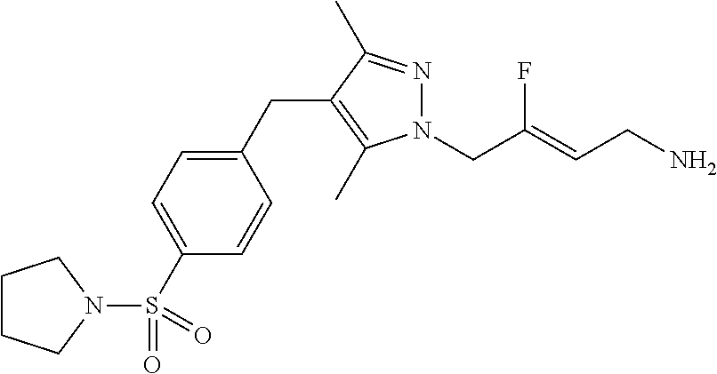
N1=C(C)C(CC2=CC=C(S(=O)(N3CCCC3)=O)C=C2)=C(C)N1CC(=CCN)F
